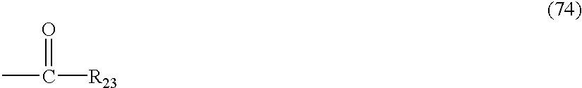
CC([R23])=O
